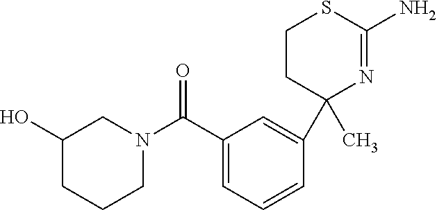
N1(C(C2=CC=CC(C3(C)N=C(N)SCC3)=C2)=O)CC(O)CCC1
